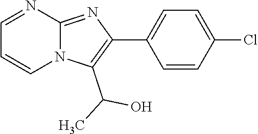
C1=NC2=NC(C3=CC=C(Cl)C=C3)=C(C(C)O)N2C=C1
